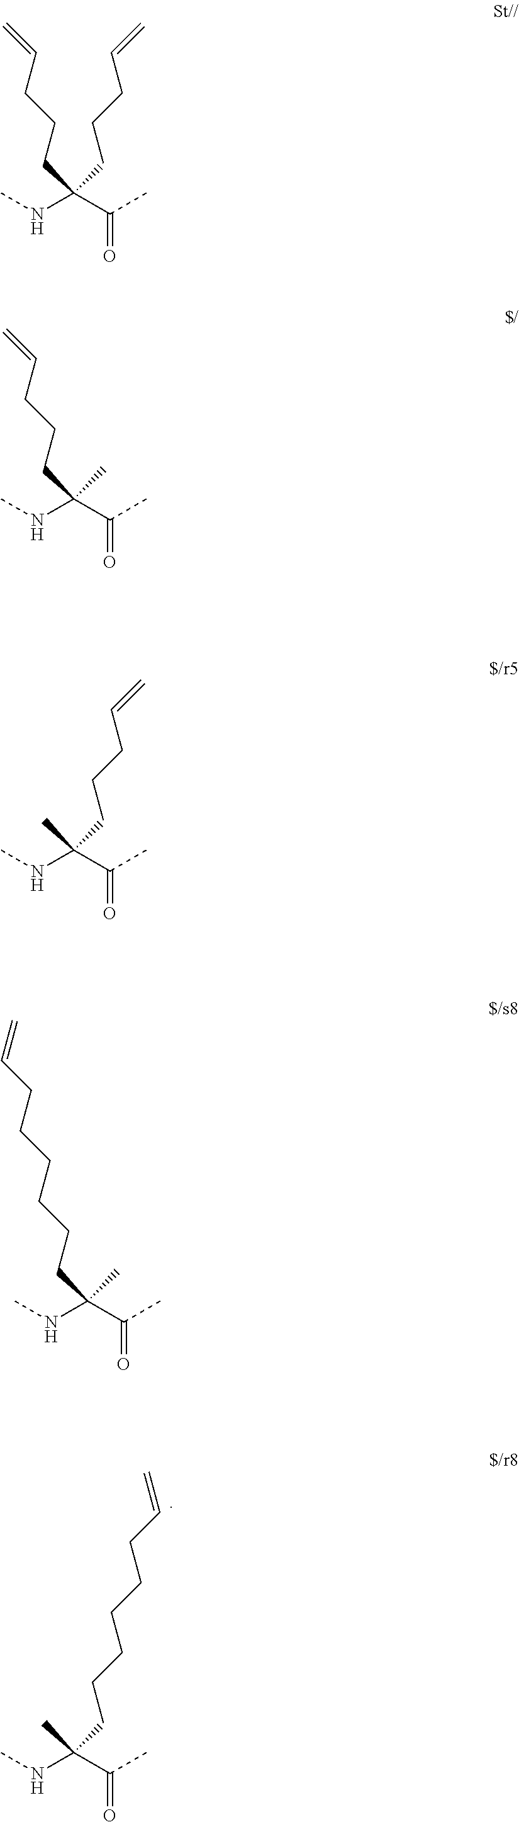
CNC(C(C)=O)(CCCCCCC=C)C.CNC(C(C)=O)(CCCC=C)CCCC=C.CNC(C(C)=O)(CCCC=C)C.CNC(C(C)=O)(C)CCCC=C.CNC(C(C)=O)(CCCCCCC=C)C
